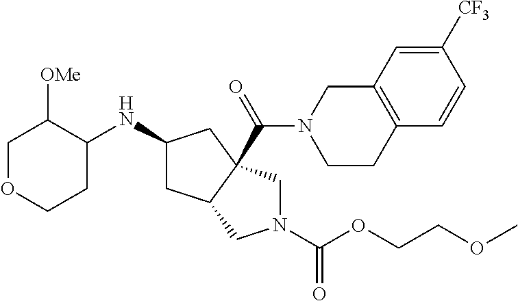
C1OCCC(NC2CC3C(C(=O)N4CCC5=C(C4)C=C([CF3])C=C5)(C2)CN(C(OCCOC)=O)C3)C1[OMe]
